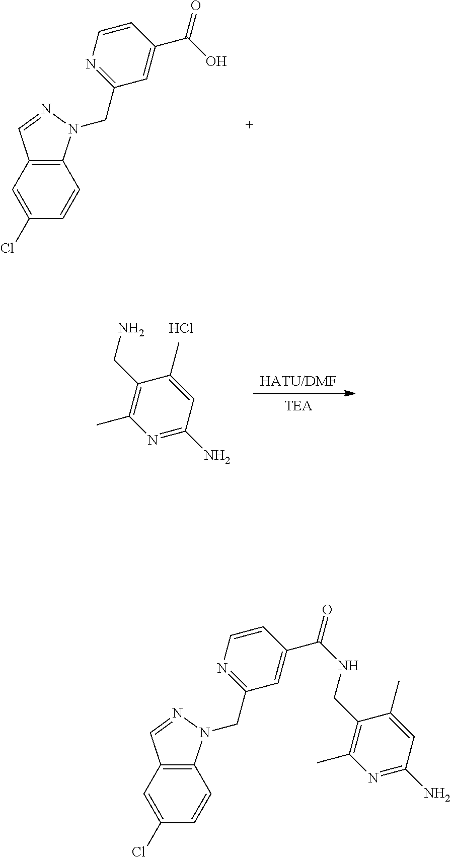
C12=C(C=C(Cl)C=C1)C=NN2CC1=NC=CC(C(O)=O)=C1.[TEA].[HATU/DMF].N1=C(N)C=C(C)C(CN)=C1C.Cl.C12=C(C=C(Cl)C=C1)C=NN2CC1=NC=CC(C(=O)NCC2=C(C)N=C(N)C=C2C)=C1
